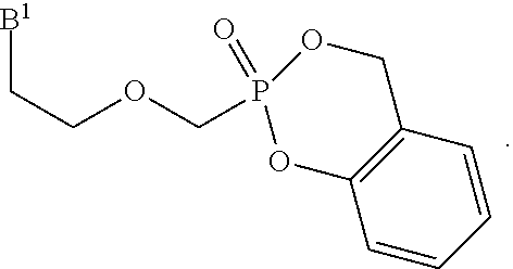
C(COCP1(=O)OC2=C(CO1)C=CC=C2)[B1]
